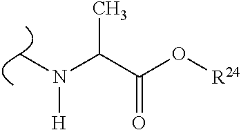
C(C(O[R24])=O)(N([H])C)C
